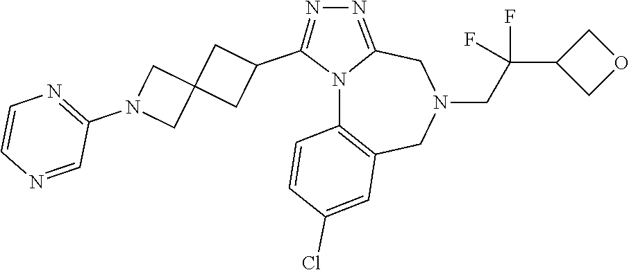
N12C3=C(CN(CC(C4COC4)(F)F)CC1=NN=C2C1CC2(C1)CN(C1=NC=CN=C1)C2)C=C(Cl)C=C3
